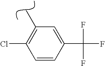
CC1=C(Cl)C=CC(C(F)(F)F)=C1
